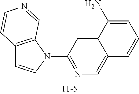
C12=C(N(C3=NC=C4C(=C3)C(N)=CC=C4)C=C1)C=NC=C2
